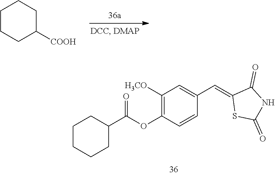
C1C([COOH])CCCC1.C1CC(C(OC2=C([H3CO])C=C(C=C3SC(=O)NC3=O)C=C2)=O)CCC1
